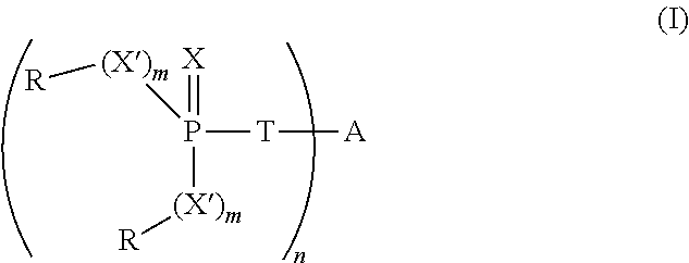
[T]([A])P([(X)m][R])(=[X])[(X)m][R]
